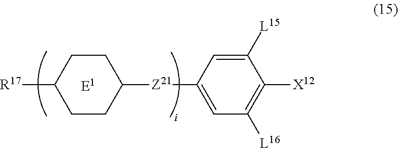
C1CC([Z21]C2=CC([L16])=C([X12])C([L15])=C2)CCC1[R17]
